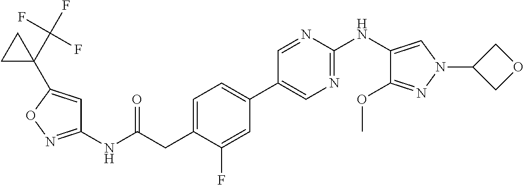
C1(NC(=O)CC2=CC=C(C3=CN=C(NC4=CN(C5COC5)N=C4OC)N=C3)C=C2F)=NOC(C2(C(F)(F)F)CC2)=C1
